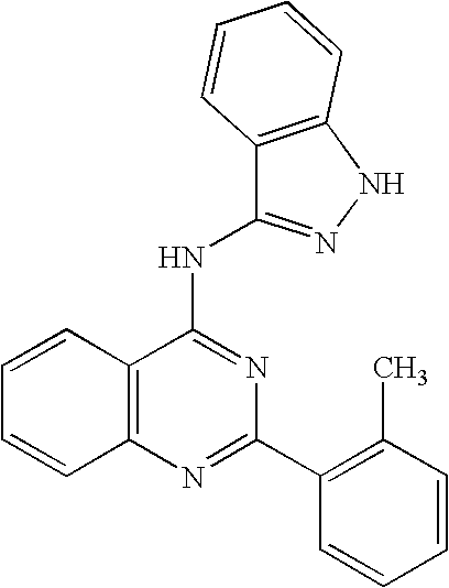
C12=C(N=C(C3=C(C)C=CC=C3)N=C1NC1=NNC3=C1C=CC=C3)C=CC=C2
